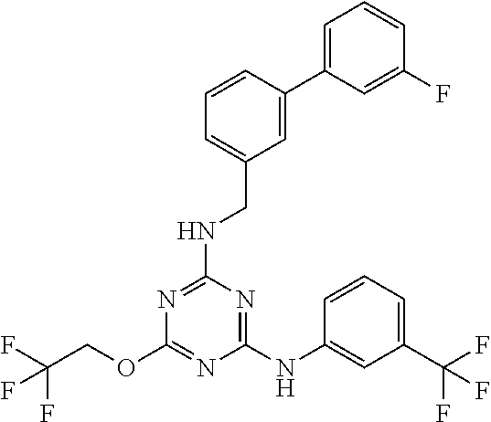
C1(NC2=CC(C(F)(F)F)=CC=C2)=NC(NCC2=CC=CC(C3=CC=CC(F)=C3)=C2)=NC(OCC(F)(F)F)=N1
